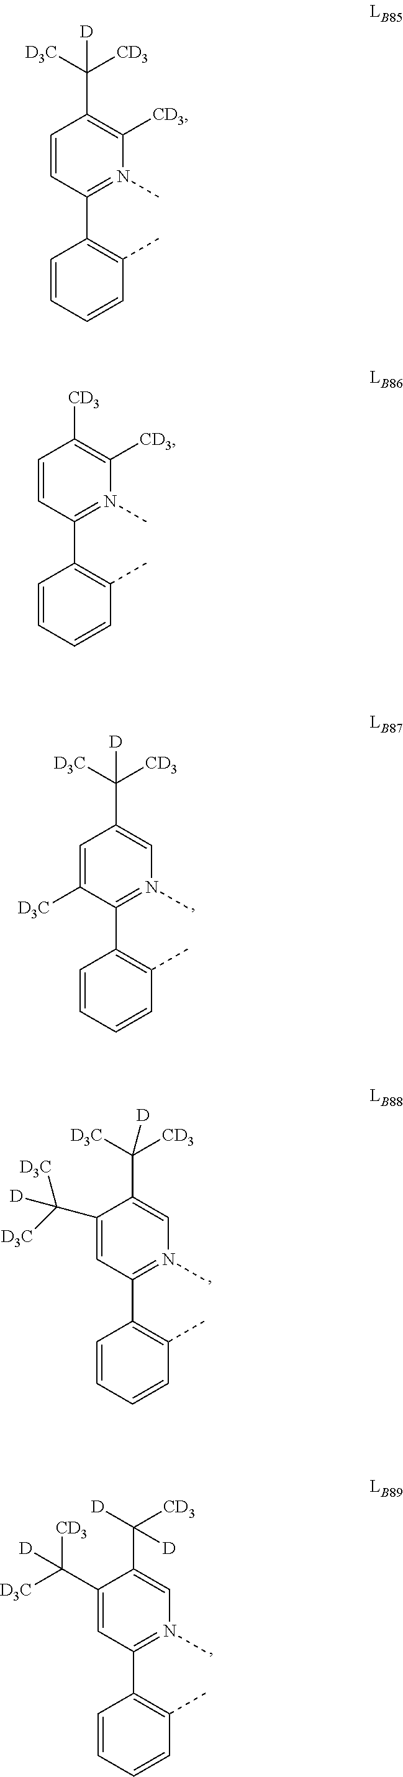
C1=CC(C2=C(C)C=CC=C2)=N(C)C([CD3])=C1C([CD3])([D3C])[D].C1=CC(C2=C(C)C=CC=C2)=N(C)C([CD3])=C1[CD3].C1=C([D3C])C(C2=C(C)C=CC=C2)=N(C)C=C1C([CD3])([D3C])[D].C1(C([D3C])([D3C])[D])=CC(C2=C(C)C=CC=C2)=N(C)C=C1C([CD3])([D3C])[D].C1(C([D3C])([D])[CD3])=CC(C2=C(C)C=CC=C2)=N(C)C=C1C([CD3])([D])[D]
